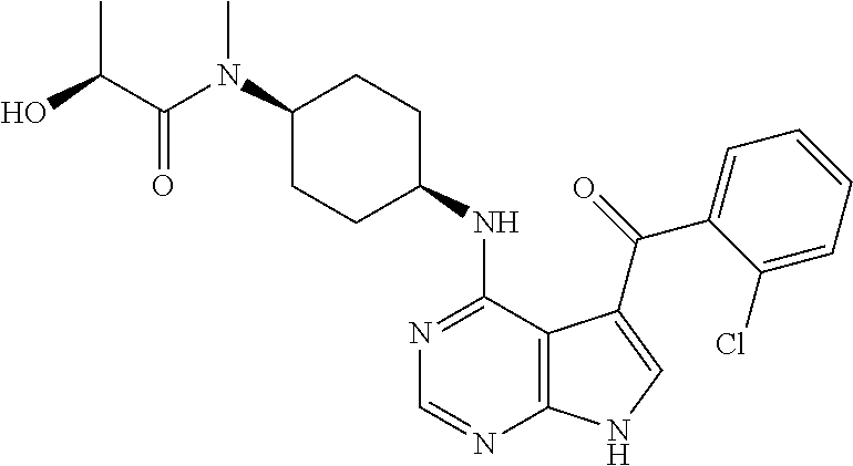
C1(N(C)C(=O)C(C)O)CCC(NC2=NC=NC3=C2C(C(=O)C2=CC=CC=C2Cl)=CN3)CC1
